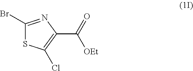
C1(Br)=NC(C(=O)[OEt])=C(Cl)S1
